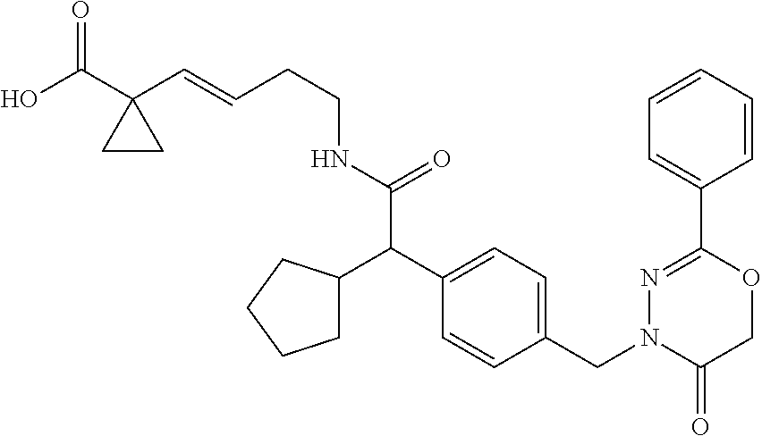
N(C(C(C1=CC=C(CN2C(=O)COC(C3=CC=CC=C3)=N2)C=C1)C1CCCC1)=O)CCC=CC1(C(O)=O)CC1
